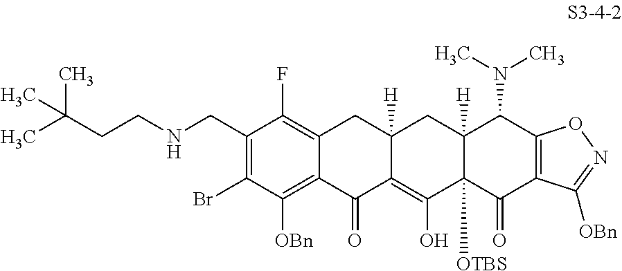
C(CNCC1=C(Br)C([OBn])=C2C(=C1F)CC1([H])C(=C(O)C3([OTBS])C([H])(C1)C(N(C)C)C1=C(C3=O)C([OBn])=NO1)C2=O)C(C)(C)C
